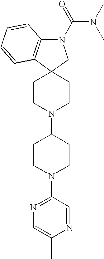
C12=C(N(C(N(C)C)=O)CC13CCN(C1CCN(C4=NC=C(C)N=C4)CC1)CC3)C=CC=C2
